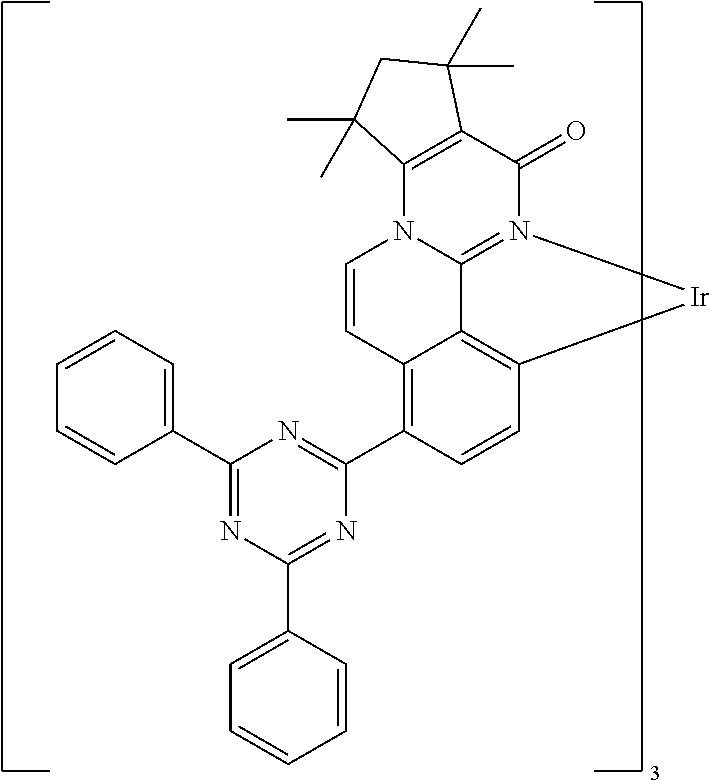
C12=C3C=CC(C4=NC(C5=CC=CC=C5)=NC(C5=CC=CC=C5)=N4)=C1C=CN1C2=N(C(=O)C2=C1C(C)(C)CC2(C)C)[Ir]3
